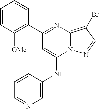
C1(C2=NC3=C(Br)C=NN3C(NC3=CN=CC=C3)=C2)=C([OMe])C=CC=C1
